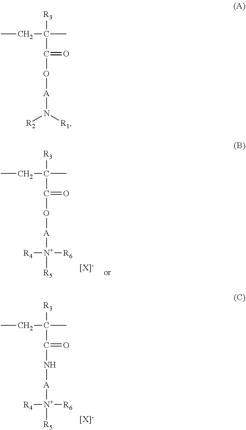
CCC(C)([R3])C(N[A][N+]([R4])([R6])[R5])=O.CCC(C)([R3])C(O[A][N+]([R4])([R6])[R5])=O.CCC(C)([R3])C(O[A]N([R2])[R1])=O
